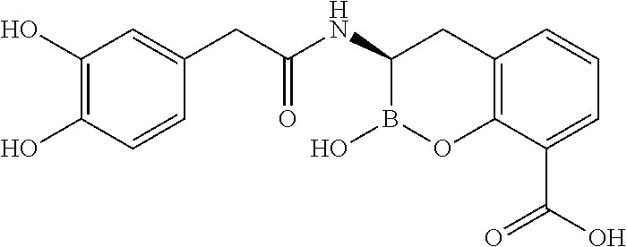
C12=C(C(C(O)=O)=CC=C1)OB(O)C(NC(=O)CC1=CC(O)=C(O)C=C1)C2
